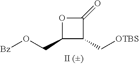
C1(CO[Bz])C(C[OTBS])C(=O)O1
